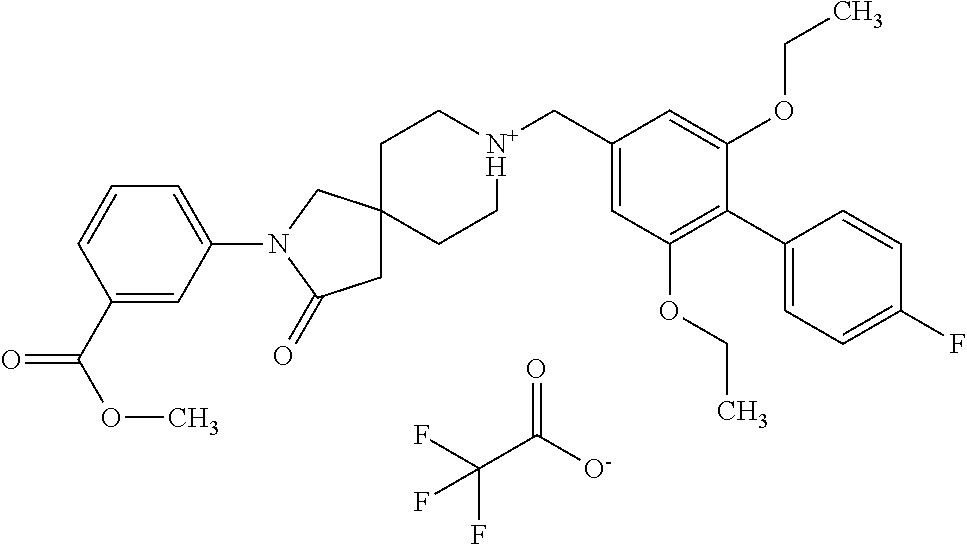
FC(C([O-])=O)(F)F.C1C[N+H](CC2=CC(OCC)=C(C3=CC=C(F)C=C3)C(OCC)=C2)CCC12CC(=O)N(C1=CC=CC(C(OC)=O)=C1)C2
